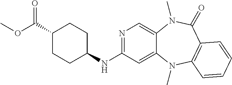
N1=C(NC2CCC(C(OC)=O)CC2)C=C2C(=C1)N(C)C(=O)C1=C(N2C)C=CC=C1
